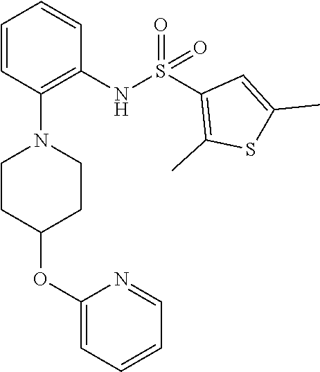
O=S(=O)(C1=C(C)SC(C)=C1)NC1=C(N2CCC(OC3=CC=CC=N3)CC2)C=CC=C1
